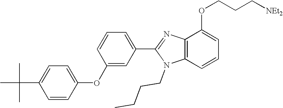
C1=C(C(C)(C)C)C=CC(OC2=CC(C3=NC4=C(N3CCCC)C=CC=C4OCCC[NEt2])=CC=C2)=C1
